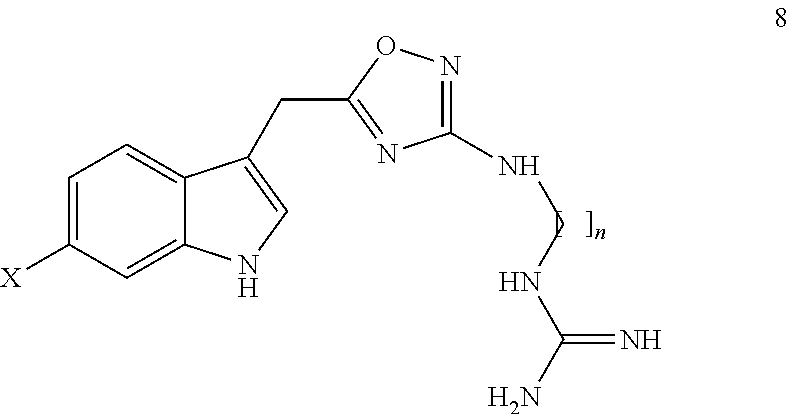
C1=C([X])C=C2C(=C1)C(CC1=NC(NCNC(N)=N)=NO1)=CN2
